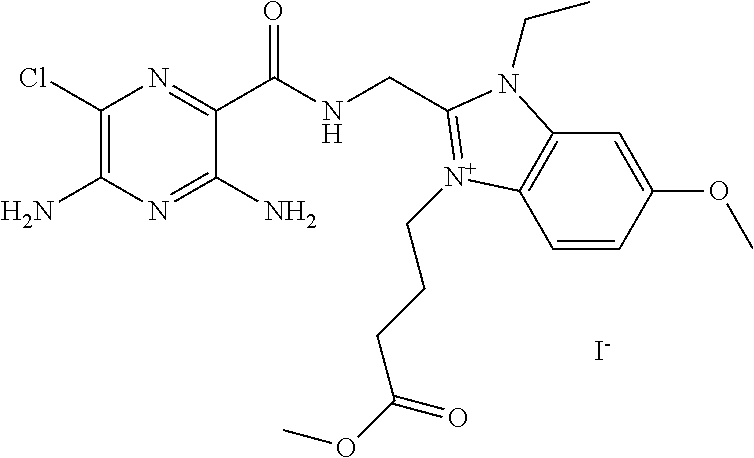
C1(Cl)=C(N)N=C(N)C(C(NCC2=[N+](CCCC(OC)=O)C3=C(C=C(OC)C=C3)N2CC)=O)=N1.[I-]
